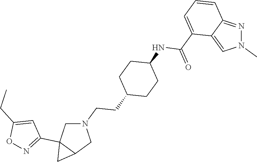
C1C2(C3=NOC(CC)=C3)C(CN1CCC1CCC(NC(C3=CC=CC4=NN(C)C=C43)=O)CC1)C2
